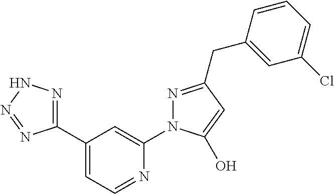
C1(C2=CC=NC(N3N=C(CC4=CC(Cl)=CC=C4)C=C3O)=C2)=NNN=N1
